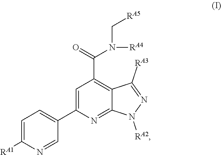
C1=C([RA1])N=CC(C2=CC(C(=O)N(C[RA5])[RA4])=C3C(=N2)N([RA2])N=C3[RA3])=C1
